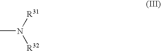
CN([R31])[R32]
